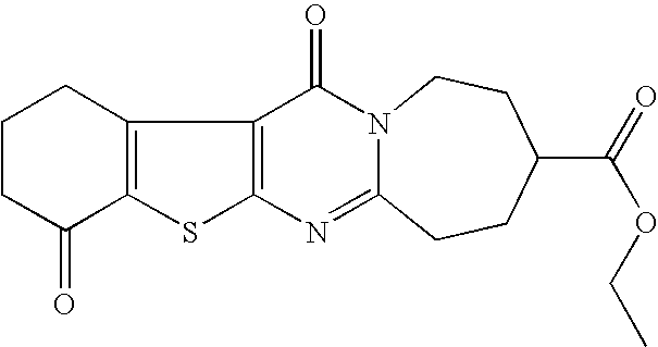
C12=C(SC3=C1C(=O)N1C(=N3)CCC(C(=O)OCC)CC1)C(=O)CCC2
